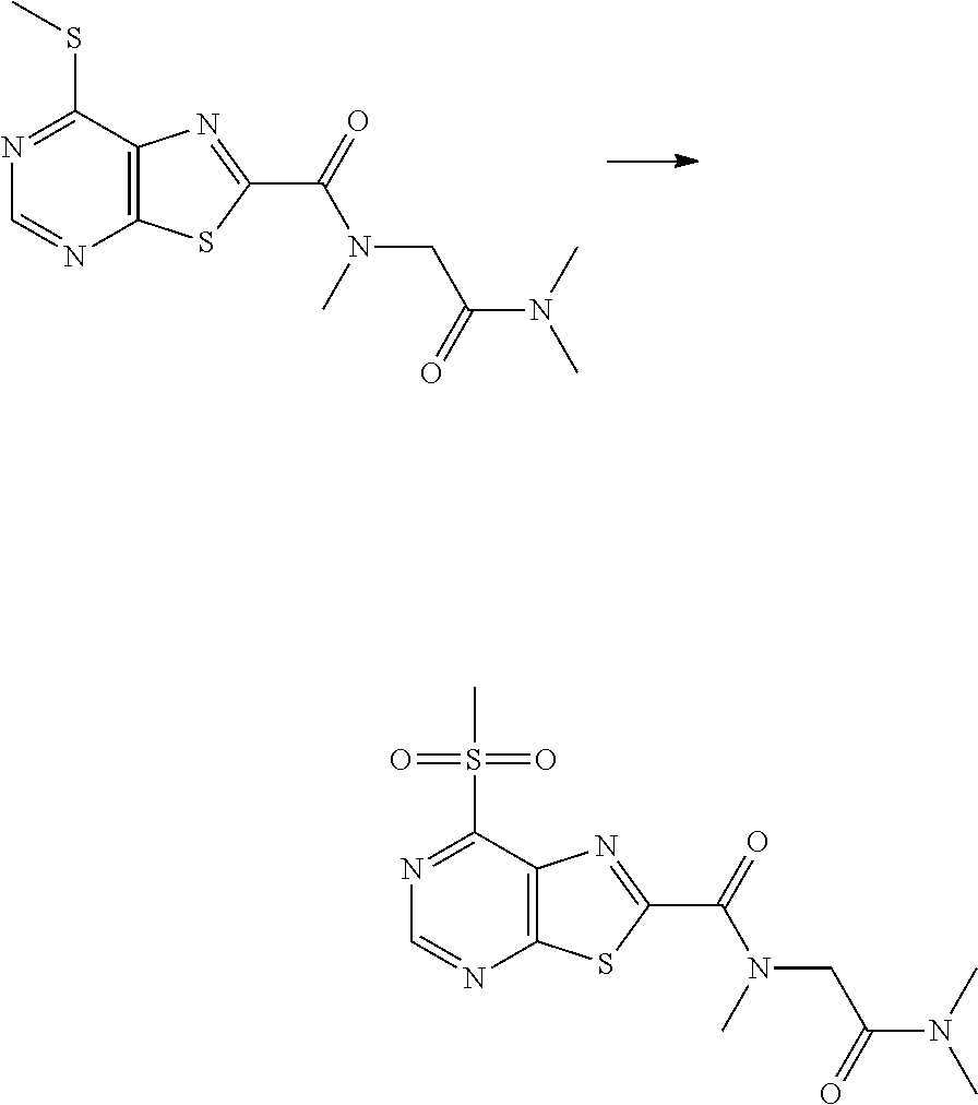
C12=C(C(SC)=NC=N1)N=C(C(=O)N(C)CC(N(C)C)=O)S2.C12=C(C(S(=O)(=O)C)=NC=N1)N=C(C(=O)N(C)CC(N(C)C)=O)S2
